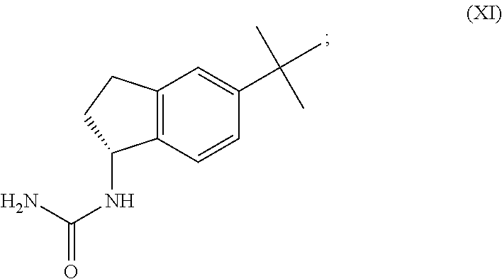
C1=CC2=C(C=C1C(C)(C)C)CCC2NC(=O)N
